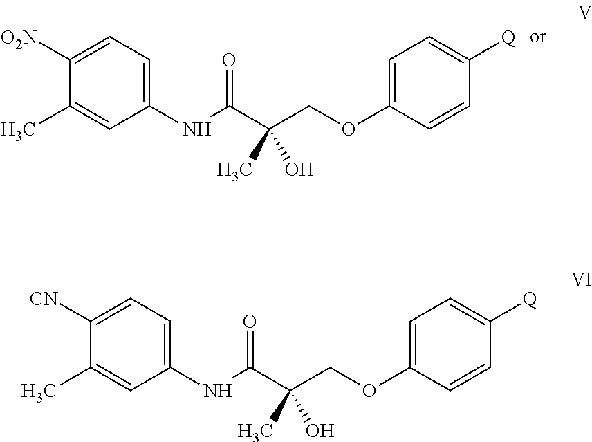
C1(NC(C(COC2=CC=C([Q])C=C2)(C)O)=O)=CC=C([O2N])C(C)=C1.C1(NC(C(COC2=CC=C([Q])C=C2)(C)O)=O)=CC=C([CN])C(C)=C1
